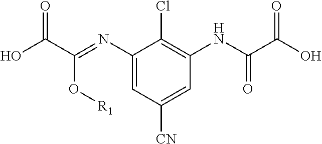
C1(N=C(C(O)=O)O[R1])=CC([CN])=CC(NC(C(O)=O)=O)=C1Cl
